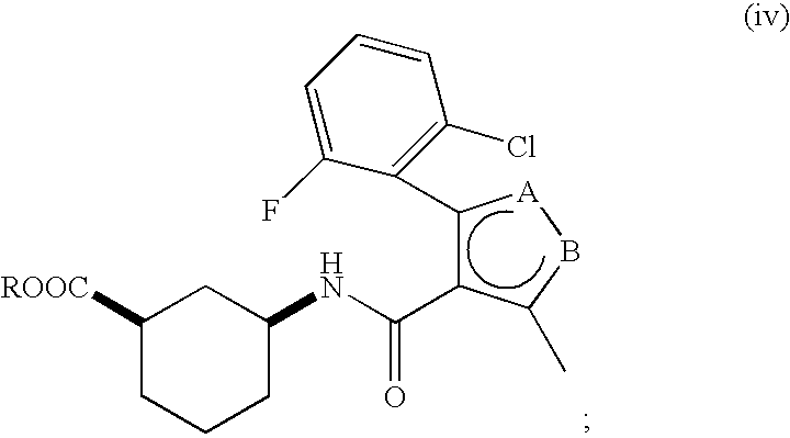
C1([ROOC])CCCC(NC(C2C(C3=C(Cl)C=CC=C3F)[A]BC2C)=O)C1
